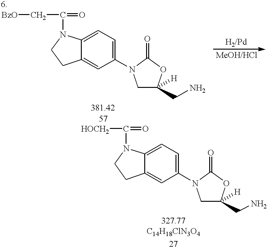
C1=C(N2CC([H])(CN)OC2=O)C=C2C(=C1)N(C(=O)C[BzO])CC2.C1=C(N2CC([H])(CN)OC2=O)C=C2C(=C1)N(C(=O)[HOCH2])CC2
